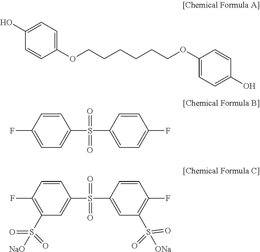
C1(O)=CC=C(OCCCCCCOC2=CC=C(O)C=C2)C=C1.C1=CC(S(C2=CC=C(F)C=C2)(=O)=O)=CC=C1F.C1=CC(S(C2=CC(S(=O)([ONa])=O)=C(F)C=C2)(=O)=O)=CC(S(=O)([NaO])=O)=C1F
